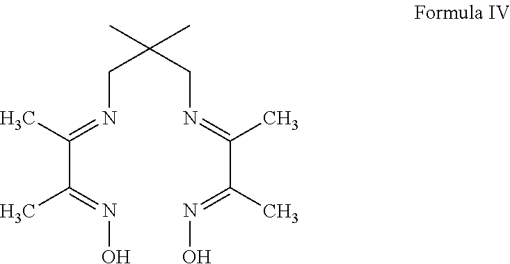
C(N=C(C)C(=NO)C)C(CN=C(C)C(C)=NO)(C)C
